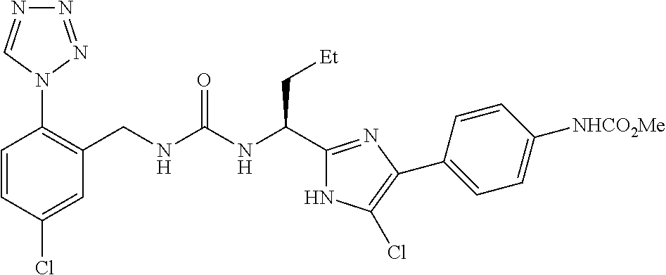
C1=CC(Cl)=CC(CNC(NC(C2=NC(C3=CC=C([NHCO2Me])C=C3)=C(Cl)N2)C[Et])=O)=C1N1N=NN=C1
